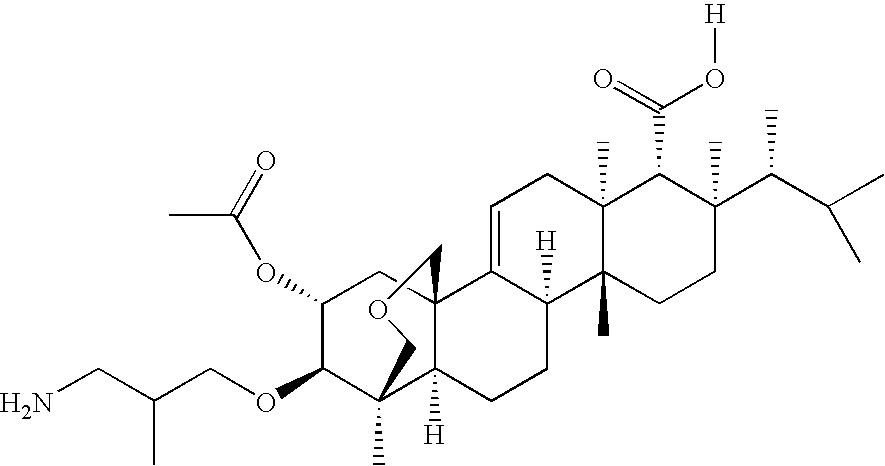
C1=C2C([H])(C3(C)C(C)(C1)C(C(=O)O[H])C(C(C(C)C)C)(C)CC3)CCC1([H])C3(C)C(OCC(CN)C)C(OC(C)=O)CC21COC3
